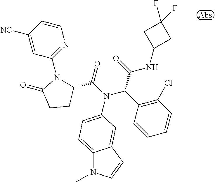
C1(C(N(C(C2=C(Cl)C=CC=C2)C(=O)NC2CC(F)(F)C2)C2=CC=C3N(C)C=CC3=C2)=O)N(C2=NC=CC([NC])=C2)C(=O)CC1
